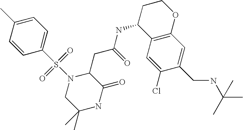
C12=C(C=C(Cl)C(CNC(C)(C)C)=C1)C(NC(=O)CC1C(=O)NC(C)(C)CN1S(C1=CC=C(C)C=C1)(=O)=O)CCO2
